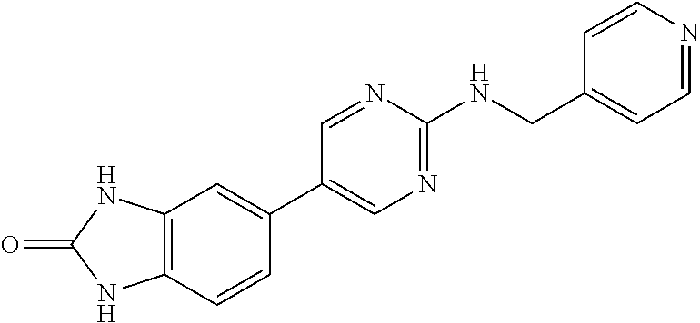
C12=C(C=CC(C3=CN=C(NCC4=CC=NC=C4)N=C3)=C1)NC(=O)N2
